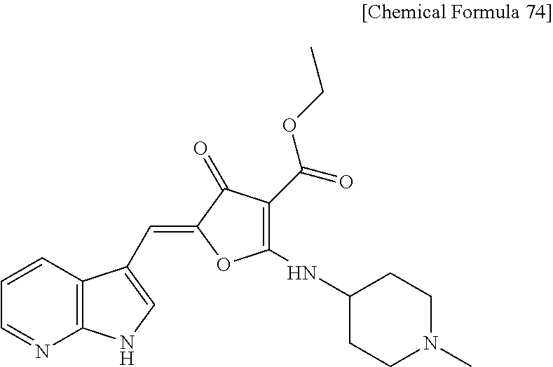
C1=NC2=C(C=C1)C(C=C1OC(NC3CCN(C)CC3)=C(C(=O)OCC)C1=O)=CN2
